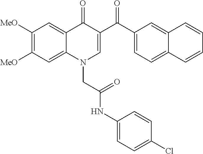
C1([MeO])=C([MeO])C=C2C(=C1)C(=O)C(C(C1=CC=C3C(=C1)C=CC=C3)=O)=CN2CC(NC1=CC=C(Cl)C=C1)=O
